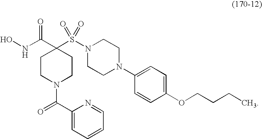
ONC(C1(S(N2CCN(C3=CC=C(OCCCC)C=C3)CC2)(=O)=O)CCN(C(=O)C2=CC=CC=N2)CC1)=O
